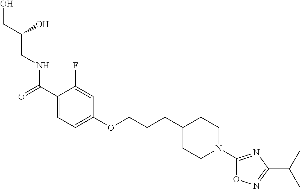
OCC(CNC(C1=CC=C(OCCCC2CCN(C3=NC(C(C)C)=NO3)CC2)C=C1F)=O)O
